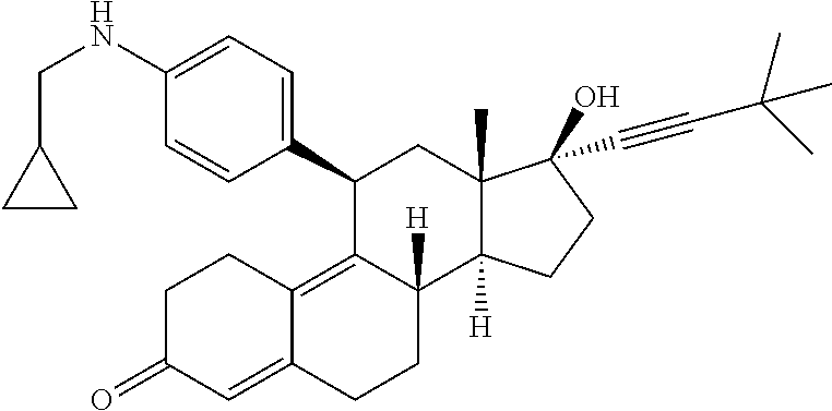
C(NC1=CC=C(C2C3=C4C(=CC(=O)CC4)CCC3([H])C3([H])C(C)(C2)C(O)(C#CC(C)(C)C)CC3)C=C1)C1CC1
